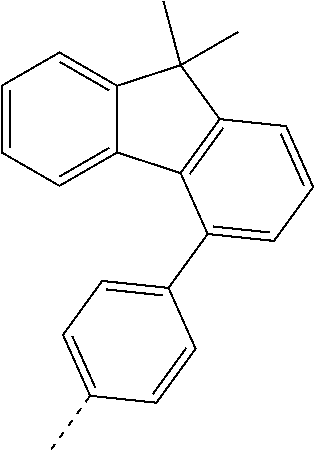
C1=CC=C2C(=C1)C(C)(C)C1=C2C(C2=CC=C(C)C=C2)=CC=C1
